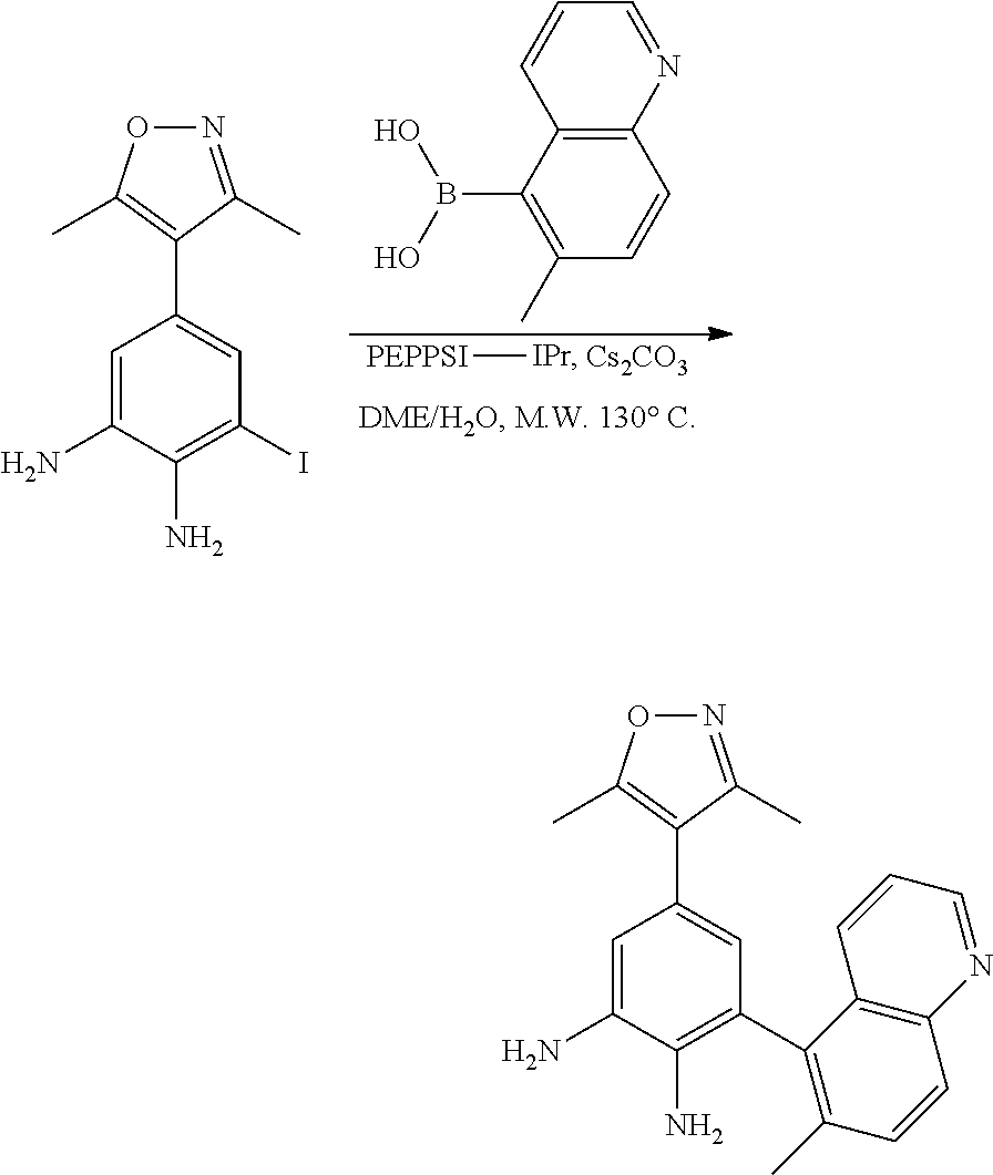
[PEPPSI][IPr].[Cs2CO3].C12=C(C(B(O)O)=C(C)C=C1)C=CC=N2.C1=C(N)C(N)=C(I)C=C1C1=C(C)ON=C1C.C1=C(N)C(N)=C(C2=C(C)C=CC3=C2C=CC=N3)C=C1C1=C(C)ON=C1C
